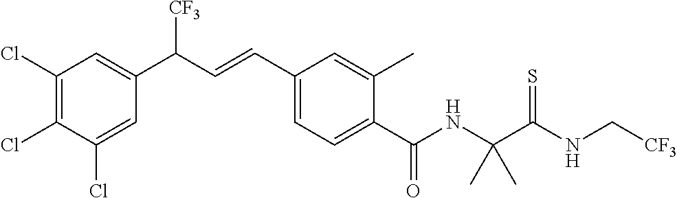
C1(Cl)=C(Cl)C=C(C(C=CC2=CC=C(C(NC(C(NC[CF3])=S)(C)C)=O)C(C)=C2)[CF3])C=C1Cl
